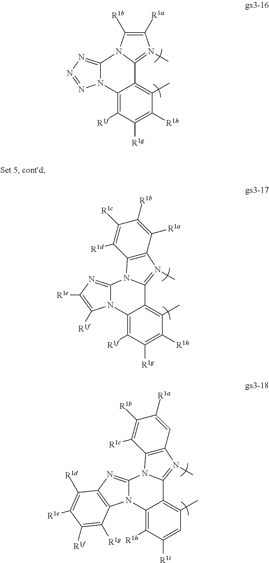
C12=C([R1f])C([R1g])=C([R1h])C(C)=C1C1=N(C)C([R1a])=C([R1b])N1C1=NN=NN21.C12=C([R1f])C([R1g])=C([R1h])C(C)=C1C1=N(C)C3=C(C([R1d])=C([R1c])C([R1b])=C3[R1a])N1C1=NC([R1e])=C([R1f])N21.C12=C([R1h])C([R1i])=CC(C)=C1C1=N(C)C3=C(C([R1c])=C([R1b])C([R1a])=C3)N1C1=NC3=C(N21)C([R1g])=C([R1f])C([R1e])=C3[R1d]
